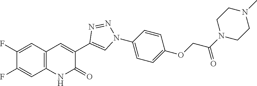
C1=C(F)C(F)=CC2=C1NC(=O)C(C1=CN(C3=CC=C(OCC(N4CCN(C)CC4)=O)C=C3)N=N1)=C2
